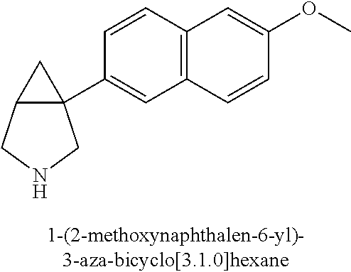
C12C(C3=CC4=C(C=C3)C=C(OC)C=C4)(C1)CNC2
